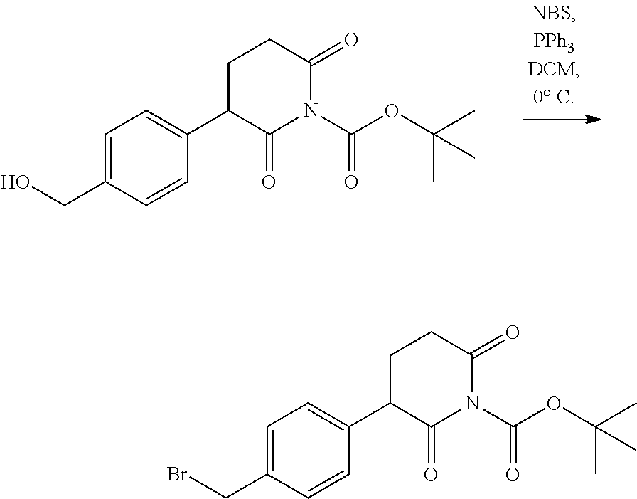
C1=C(CO)C=CC(C2C(=O)N(C(OC(C)(C)C)=O)C(=O)CC2)=C1.C1=C(CBr)C=CC(C2C(=O)N(C(OC(C)(C)C)=O)C(=O)CC2)=C1
